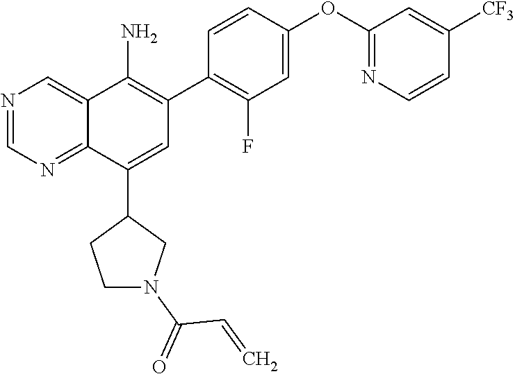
C1(OC2=NC=CC([CF3])=C2)=CC(F)=C(C2=C(N)C3=CN=CN=C3C(C3CCN(C(=O)C=C)C3)=C2)C=C1
